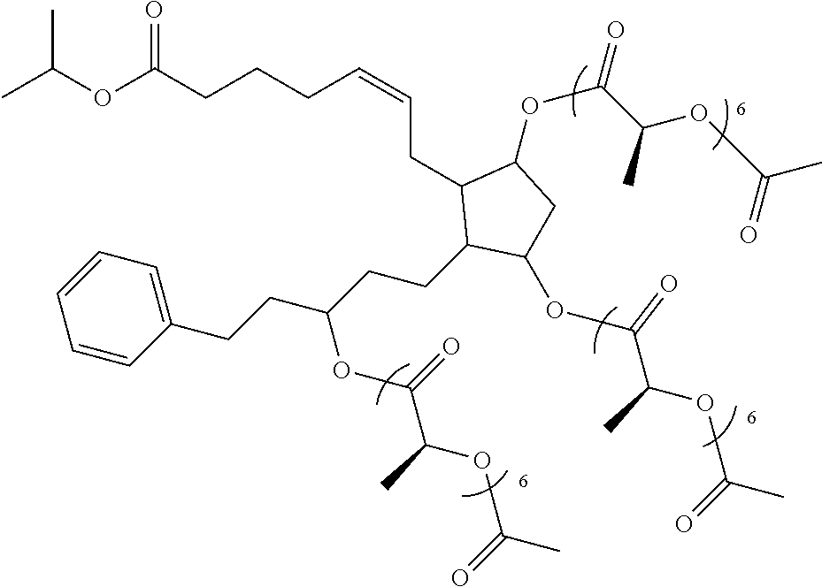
C1(CC=CCCCC(=O)OC(C)C)C(OC(C(OC(C)=O)C)=O)CC(OC(=O)C(OC(=O)C)C)C1CCC(CCC1=CC=CC=C1)OC(=O)C(OC(=O)C)C
